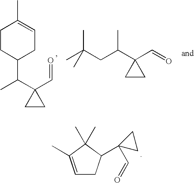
C1CC(C(C)C2(C=O)CC2)CC=C1C.CC(CC(C1(C=O)CC1)C)(C)C.C1=C(C)C(C)(C)C(C2(C=O)CC2)C1
